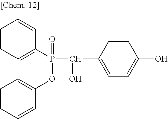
C1=CC2=C(C=C1)P(=O)(C(O)C1=CC=C(O)C=C1)OC1=C2C=CC=C1
